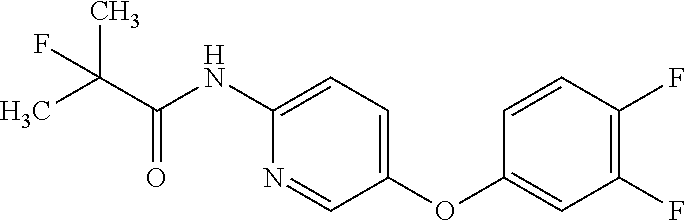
C1(NC(C(C)(C)F)=O)=CC=C(OC2=CC(F)=C(F)C=C2)C=N1
